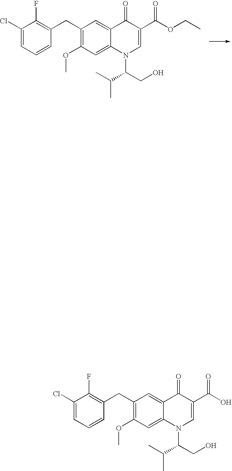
C1(Cl)=CC=CC(CC2=C(OC)C=C3C(=C2)C(=O)C(C(OCC)=O)=CN3C(CO)C(C)C)=C1F.C1(Cl)=CC=CC(CC2=C(OC)C=C3C(=C2)C(=O)C(C(O)=O)=CN3C(CO)C(C)C)=C1F
